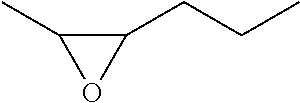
C1(CCC)C(C)O1
